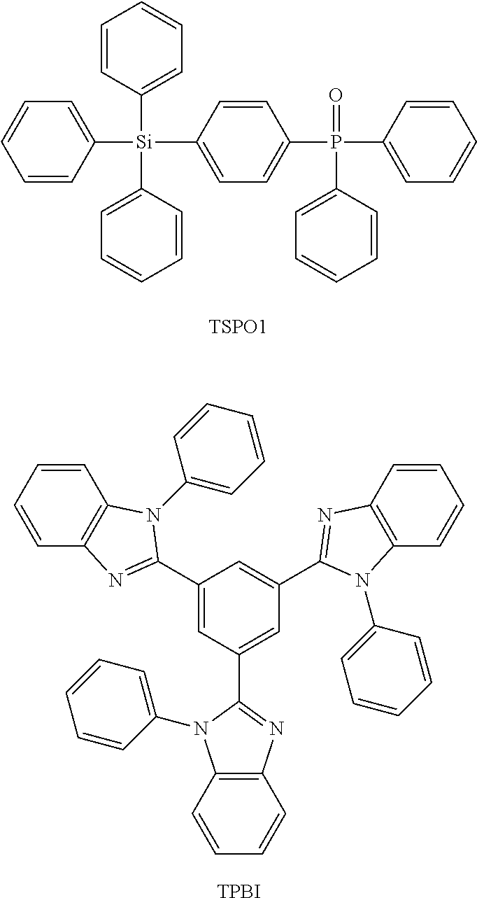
C1=CC([Si](C2=CC=CC=C2)(C2=CC=CC=C2)C2=CC=C(P(=O)(C3=CC=CC=C3)C3=CC=CC=C3)C=C2)=CC=C1.[TSPO1].C1=C(C2=NC3=C(C=CC=C3)N2C2=CC=CC=C2)C=C(C2=NC3=C(C=CC=C3)N2C2=CC=CC=C2)C=C1C1=NC2=C(N1C1=CC=CC=C1)C=CC=C2.[TPBI]
